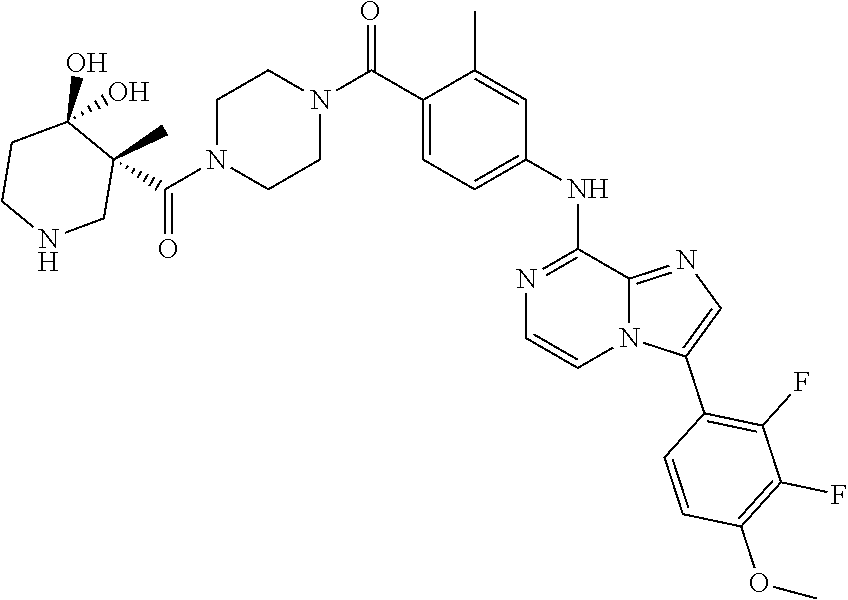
C1CNCC(C)(C(N2CCN(C(C3=CC=C(NC4=NC=CN5C4=NC=C5C4=C(F)C(F)=C(OC)C=C4)C=C3C)=O)CC2)=O)C1(O)O
